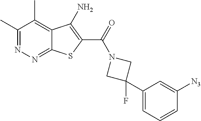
C1(C)=NN=C2C(=C1C)C(N)=C(C(=O)N1CC(F)(C3=CC=CC([N3])=C3)C1)S2
